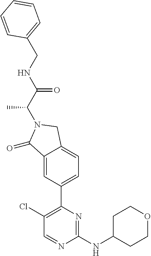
C1(=O)C2=CC(C3=C(Cl)C=NC(NC4CCOCC4)=N3)=CC=C2CN1C(C(NCC1=CC=CC=C1)=O)C
